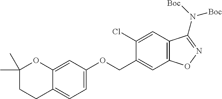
C1=C(OCC2=CC3=C(C=C2Cl)C(N([Boc])[Boc])=NO3)C=C2C(=C1)CCC(C)(C)O2
